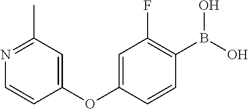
C1(OC2=CC(F)=C(B(O)O)C=C2)=CC(C)=NC=C1
